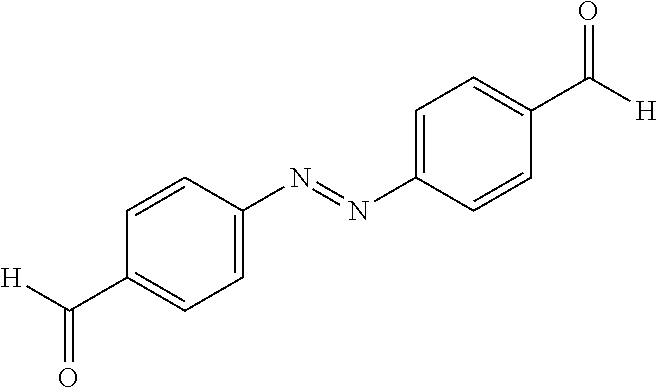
C1=C(N=NC2=CC=C(C([H])=O)C=C2)C=CC(C([H])=O)=C1
